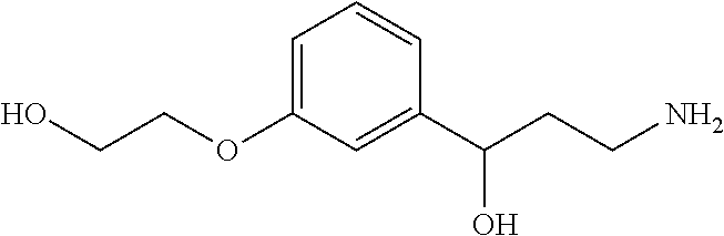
C(COC1=CC=CC(C(CCN)O)=C1)O
